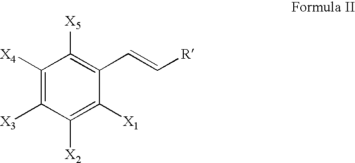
C1([X4])=C([X3])C([X2])=C([X1])C(C=C[R])=C1[X5]
